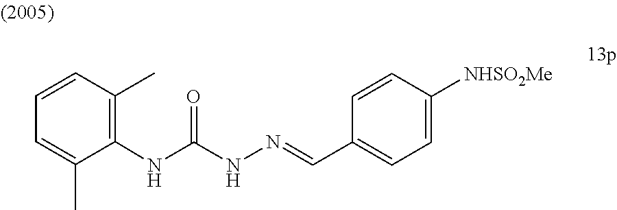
N(C(NN=CC1=CC=C([NHSO2Me])C=C1)=O)C1=C(C)C=CC=C1C
